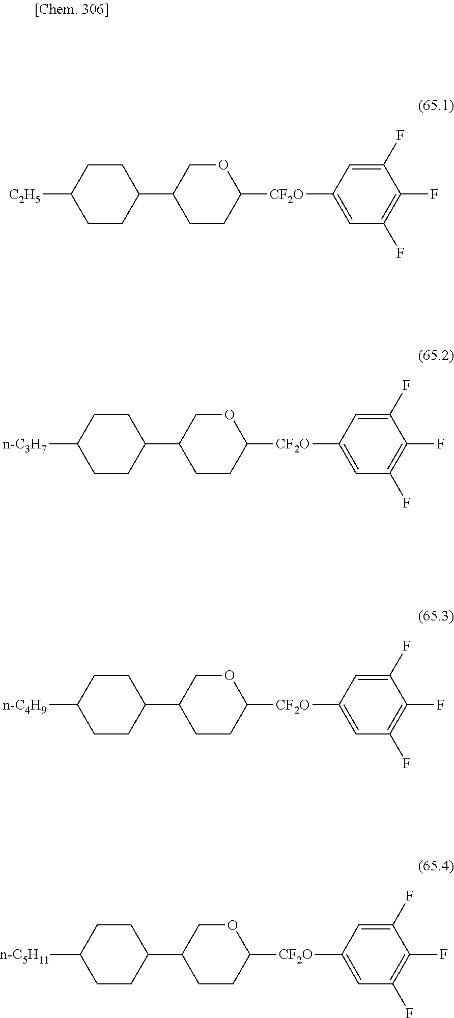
C1(C2CCC([CF2O]C3=CC(F)=C(F)C(F)=C3)OC2)CCC([C2H5])CC1.C1(C2CCC([CF2O]C3=CC(F)=C(F)C(F)=C3)OC2)CCC([n-C3H7])CC1.C1(C2CCC([CF2O]C3=CC(F)=C(F)C(F)=C3)OC2)CCC([n-C4H9])CC1.C1(C2CCC([CF2O]C3=CC(F)=C(F)C(F)=C3)OC2)CCC([n-C5H11])CC1
